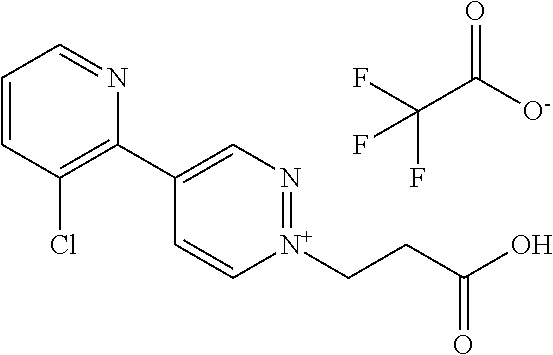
C1=CC(Cl)=C(C2=CN=[N+](CCC(=O)O)C=C2)N=C1.O=C(C(F)(F)F)[O-]
